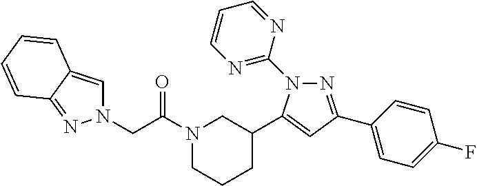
N1(CC(N2CCCC(C3=CC(C4=CC=C(F)C=C4)=NN3C3=NC=CC=N3)C2)=O)C=C2C(=N1)C=CC=C2
